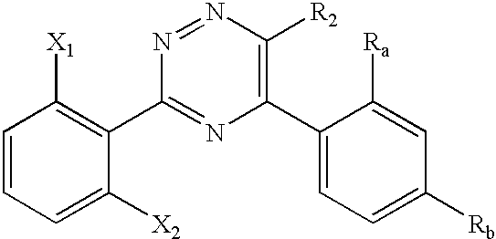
C1=CC=C([X2])C(C2=NC(C3=CC=C([Rb])C=C3[Ra])=C([R2])N=N2)=C1[X1]
